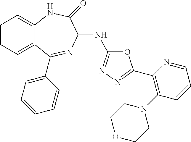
C1=CC=C2C(=C1)NC(=O)C(NC1=NN=C(C3=C(N4CCOCC4)C=CC=N3)O1)N=C2C1=CC=CC=C1
